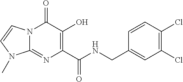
N(C(C1=C(O)C(=O)N2C(=N1)N(C)C=C2)=O)CC1=CC(Cl)=C(Cl)C=C1
